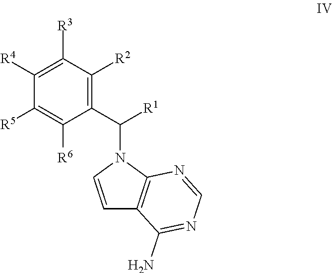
C1([R5])=C([R6])C(C([R1])N2C3=C(C=C2)C(N)=NC=N3)=C([R2])C([R3])=C1[R4]
